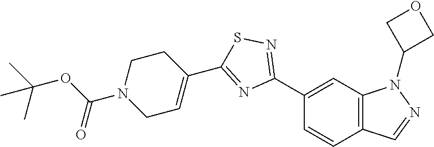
C1(C2=NSC(C3=CCN(C(OC(C)(C)C)=O)CC3)=N2)=CC2=C(C=C1)C=NN2C1COC1
